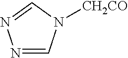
C1=NN=CN1[CH2CO]
